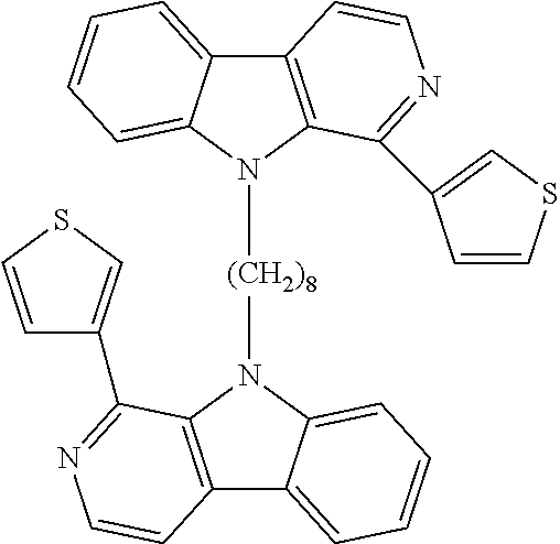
C12=C(N([(CH2)8]N3C4=C(C5=CC=CC=C35)C=CN=C4C3=CSC=C3)C3=CC=CC=C13)C(C1=CSC=C1)=NC=C2
